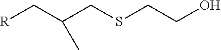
[R]CC(CSCCO)C
